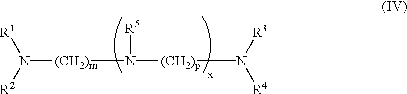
N([(CH2)m]N([(CH2)p]N([R4])[R3])[R5])([R1])[R2]
